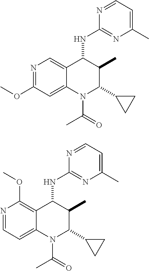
N1=C(OC)C=C2C(=C1)C(NC1=NC(C)=CC=N1)C(C)C(C1CC1)N2C(=O)C.N1=CC=C2C(=C1OC)C(NC1=NC(C)=CC=N1)C(C)C(C1CC1)N2C(=O)C
